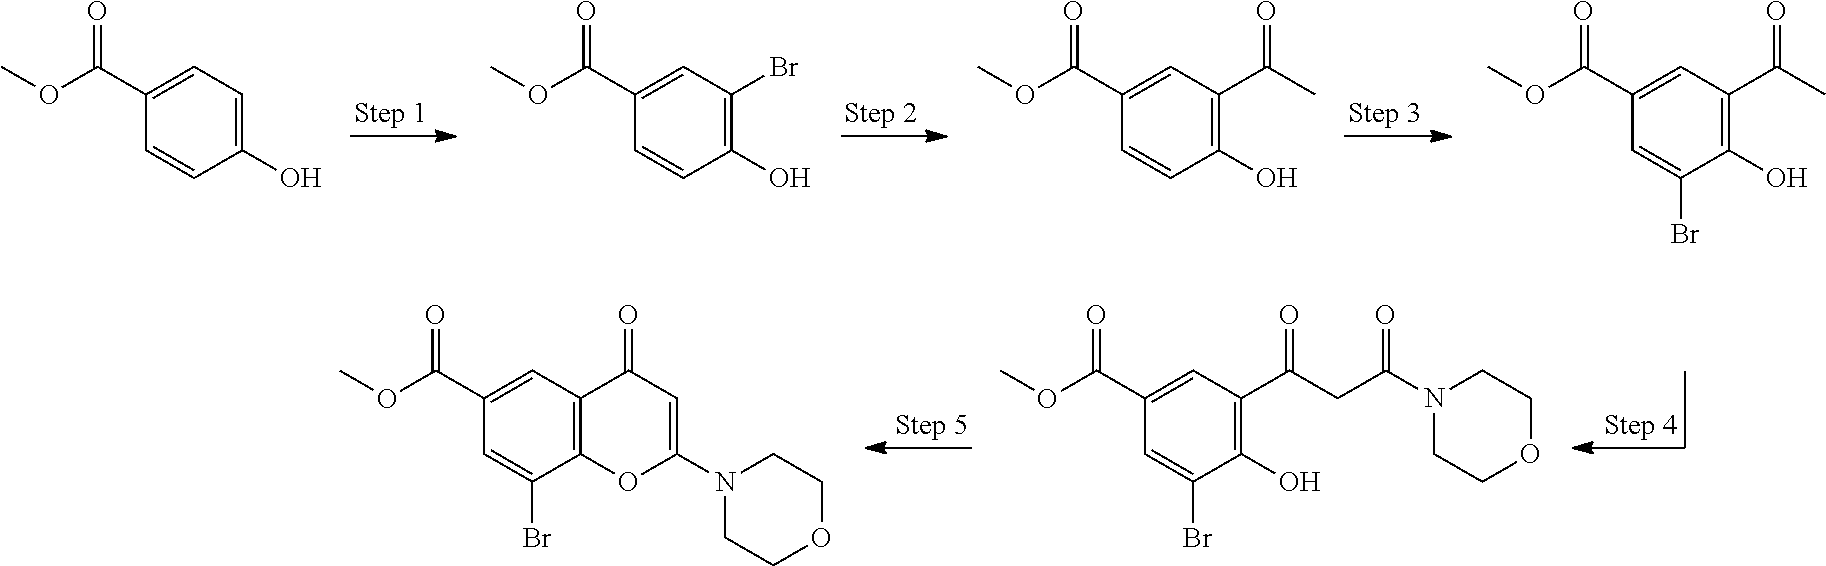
C1(C(OC)=O)=CC=C(O)C=C1.C1(C(OC)=O)=CC(Br)=C(O)C=C1.C1(C(OC)=O)=CC(C(C)=O)=C(O)C=C1.C1(C(OC)=O)=CC(C(C)=O)=C(O)C(Br)=C1.C1(C(OC)=O)=CC(C(CC(N2CCOCC2)=O)=O)=C(O)C(Br)=C1.C1(C(OC)=O)=CC2=C(C(Br)=C1)OC(N1CCOCC1)=CC2=O
